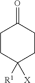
C1CC([X])([R1])CCC1=O
